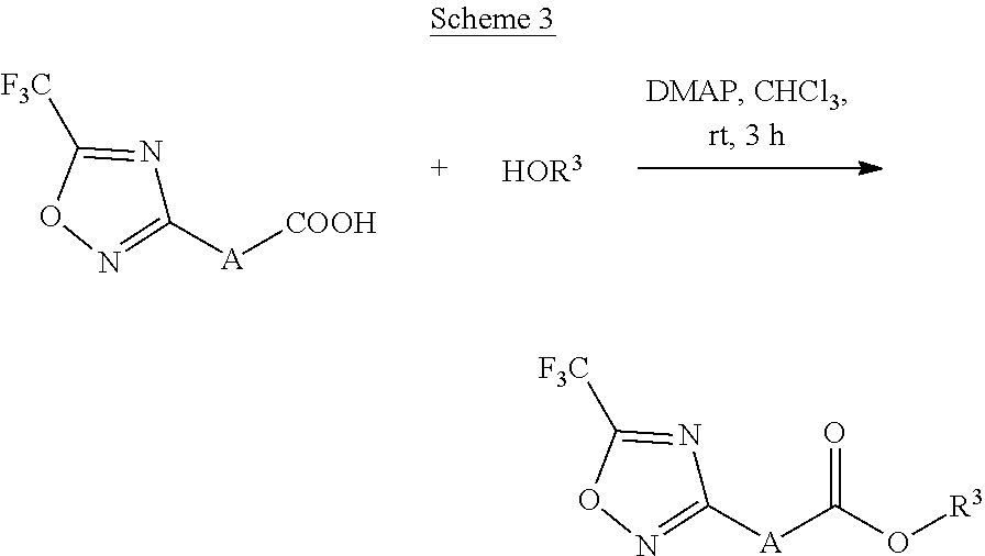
C1([A][COOH])=NOC([F3C])=N1.[HOR3].C1([A]C(O[R3])=O)=NOC([F3C])=N1
